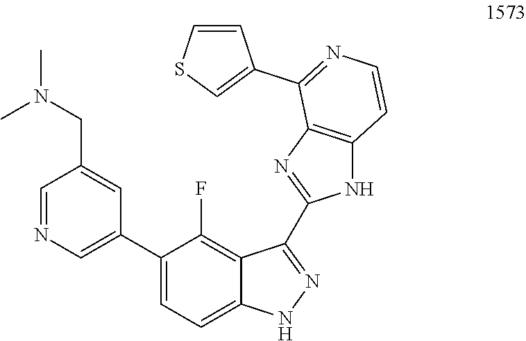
C1(C2=CN=CC(CN(C)C)=C2)=CC=C2C(=C1F)C(C1=NC3=C(N1)C=CN=C3C1=CSC=C1)=NN2
